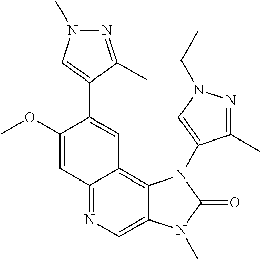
C1(OC)=CC2=NC=C3C(=C2C=C1C1=CN(C)N=C1C)N(C1=CN(CC)N=C1C)C(=O)N3C
